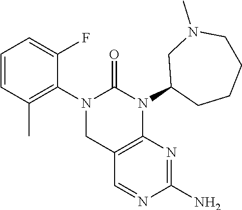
C1=CC(C)=C(N2CC3=C(N(C4CCCCN(C)C4)C2=O)N=C(N)N=C3)C(F)=C1
